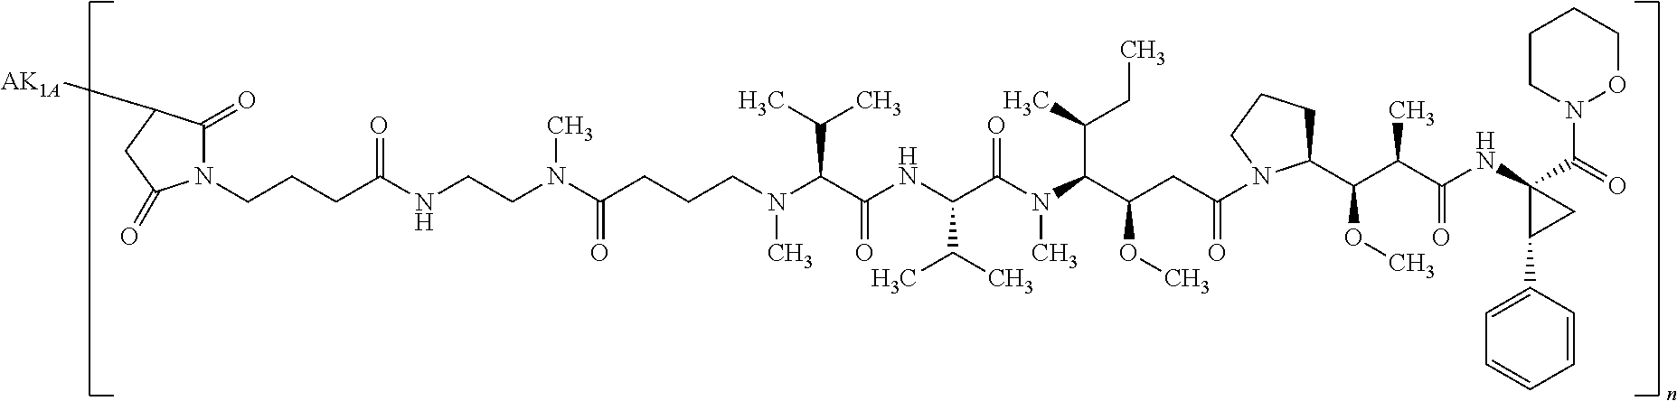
C(CCC(=O)NCCN(C(=O)CCCN(C)C(C(=O)NC(C(C)C)C(N(C(C(OC)CC(=O)N1C(C(C(C)C(=O)NC2(C(=O)N3CCCCO3)C(C3=CC=CC=C3)C2)OC)CCC1)C(C)CC)C)=O)C(C)C)C)N1C(=O)C([AK1A])CC1=O
